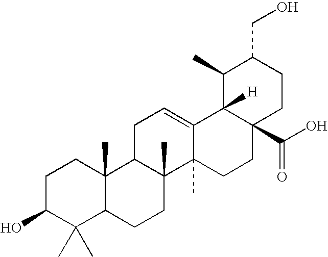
C1C(O)C(C)(C)C2C(C)(C1)C1C(C)(CC2)C2(C)C(=CC1)C1([H])C(C(O)=O)(CC2)CCC(CO)C1C
